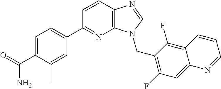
C1(C2=NC3=C(C=C2)N=CN3CC2=C(F)C=C3C(=C2F)C=CC=N3)=CC=C(C(=O)N)C(C)=C1
